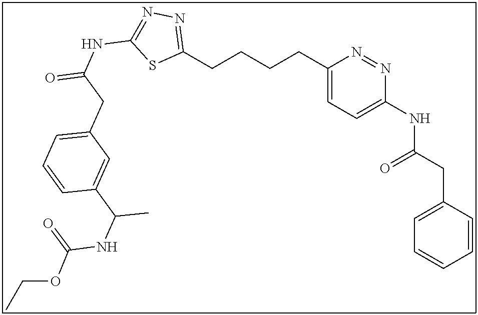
C1(CCCCC2=NN=C(NC(CC3=CC=CC(C(NC(OCC)=O)C)=C3)=O)S2)=CC=C(NC(CC2=CC=CC=C2)=O)N=N1
